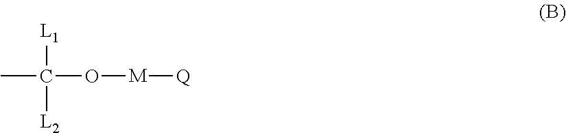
CC([L1])([L2])O[M][Q]
